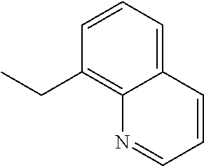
C12=CC=CC(CC)=C1N=CC=C2
